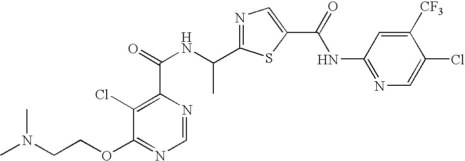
N1=C(C(NC(=O)C2=C(Cl)C(OCCN(C)C)=NC=N2)C)SC(C(=O)NC2=NC=C(Cl)C([CF3])=C2)=C1
